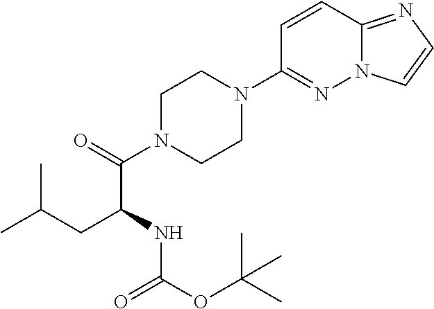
C1=CC2=NC=CN2N=C1N1CCN(C(=O)C(NC(OC(C)(C)C)=O)CC(C)C)CC1
